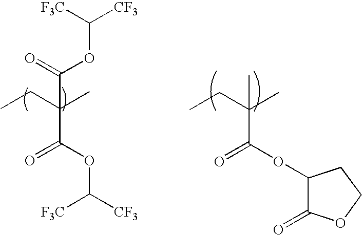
CCC(C)(C(=O)OC([F3C])[CF3])C(=O)OC([F3C])[CF3].CCC(C)(C(=O)OC1C(=O)OCC1)C
